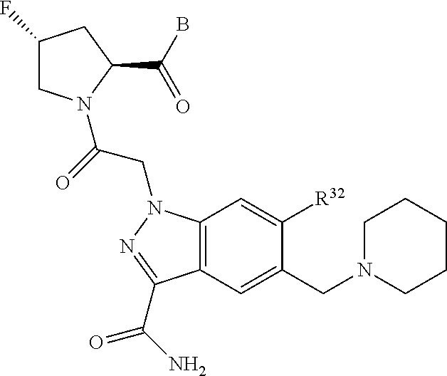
C1(F)CN(C(=O)CN2C3=C(C=C(CN4CCCCC4)C([R32])=C3)C(C(=O)N)=N2)C(C(B)=O)C1
